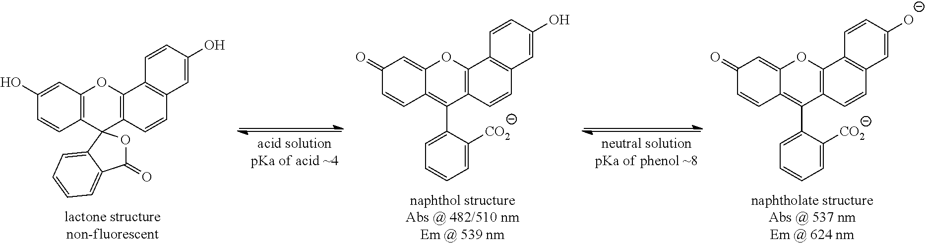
C1(O)=CC2=C(C=C1)C1(C3=C(O2)C2=C(C=C3)C=C(O)C=C2)OC(=O)C2=CC=CC=C12.C1(=O)C=CC2=C(C3=CC=CC=C3[CO2])C3=C(OC2=C1)C1=C(C=C3)C=C(O)C=C1.C1(=O)C=CC2=C(C3=CC=CC=C3[CO2])C3=C(OC2=C1)C1=C(C=C3)C=C([O-])C=C1
